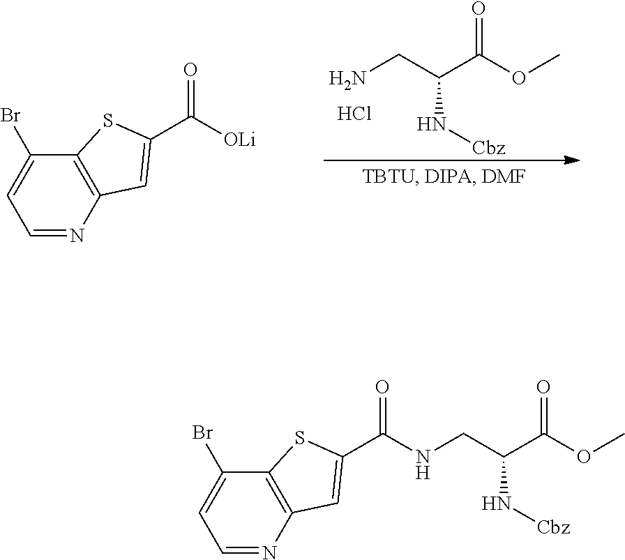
O=C(OC)C(CN)N[Cbz].Cl.C12=C(N=CC=C1Br)C=C(C(=O)[OLi])S2.C12=C(N=CC=C1Br)C=C(C(=O)NCC(C(OC)=O)N[Cbz])S2
